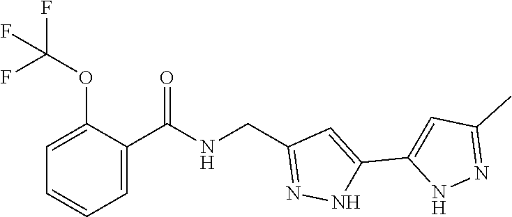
C1=C(C(=O)NCC2=NNC(C3=CC(C)=NN3)=C2)C(OC(F)(F)F)=CC=C1
